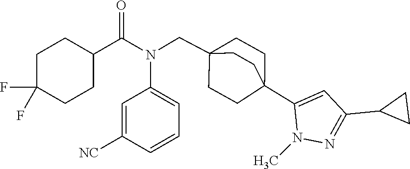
N(C(C1CCC(F)(F)CC1)=O)(CC12CCC(C3=CC(C4CC4)=NN3C)(CC1)CC2)C1=CC=CC([NC])=C1
